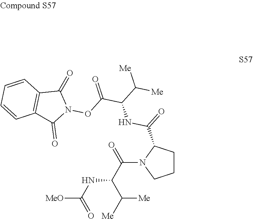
[MeO]C(NC(C(=O)N1CCCC1C(=O)NC(C(ON1C(=O)C2=C(C1=O)C=CC=C2)=O)C([Me])[Me])C([Me])[Me])=O
